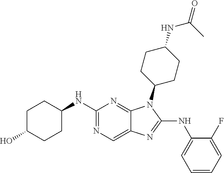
N1=C(NC2CCC(O)CC2)N=C2C(=C1)N=C(NC1=CC=CC=C1F)N2C1CCC(NC(=O)C)CC1
